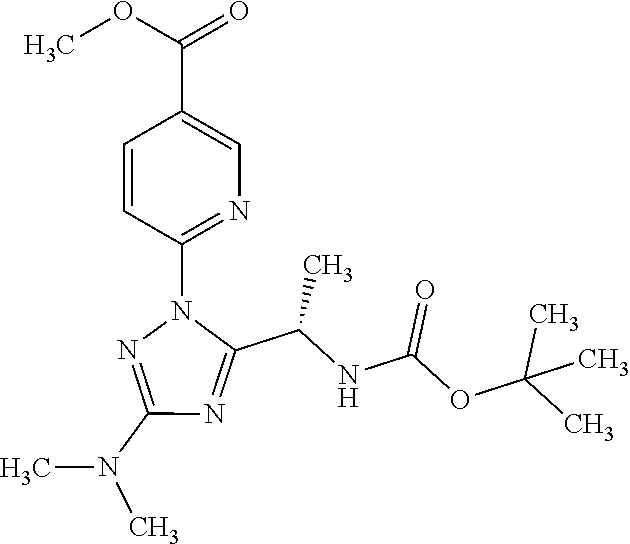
C1=CC(N2N=C(N(C)C)N=C2C(NC(OC(C)(C)C)=O)C)=NC=C1C(OC)=O
